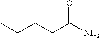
C(CCC(N)=O)C
